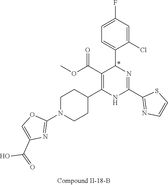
C1=C(Cl)C(C2N=C(C3=NC=CS3)NC(C3CCN(C4=NC(C(O)=O)=CO4)CC3)=C2C(OC)=O)=CC=C1F
